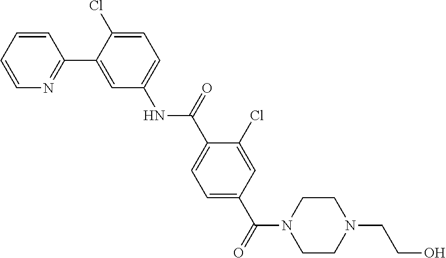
C1=CC=CN=C1C1=CC(NC(C2=CC=C(C(N3CCN(CCO)CC3)=O)C=C2Cl)=O)=CC=C1Cl
